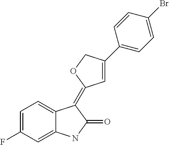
C1=C(F)C=C2C(=C1)C(=C1C=C(C3=CC=C(Br)C=C3)CO1)C(=O)N2
